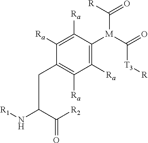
C1([M](C([T3][R])=O)C(=O)[R])=C([Ra])C([Ra])=C(CC(C(=O)[R2])N[R1])C([Ra])=C1[Ra]
